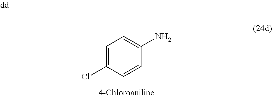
C1=C(Cl)C=CC(N)=C1
